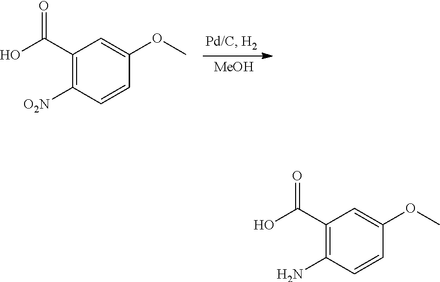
[MeOH].C1(C(O)=O)=C([O2N])C=CC(OC)=C1.C1(C(O)=O)=C(N)C=CC(OC)=C1
